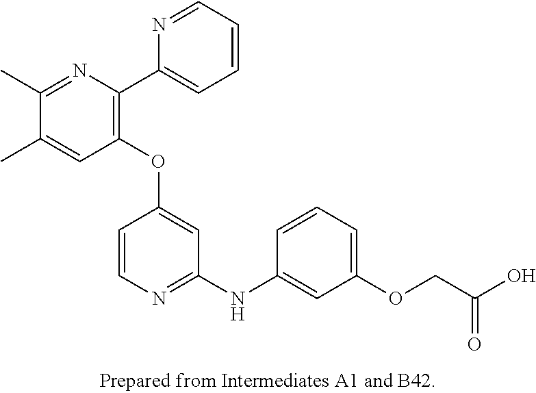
C1(OC2=CC(NC3=CC(OCC(O)=O)=CC=C3)=NC=C2)=C(C2=CC=CC=N2)N=C(C)C(C)=C1
